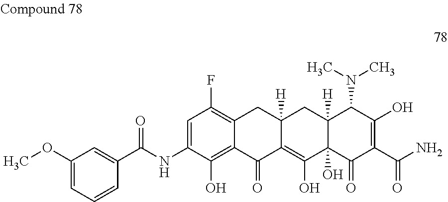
C1=C(NC(=O)C2=CC(OC)=CC=C2)C(O)=C2C(=C1F)CC1([H])C(=C(O)C3(O)C([H])(C1)C(N(C)C)C(O)=C(C(N)=O)C3=O)C2=O
